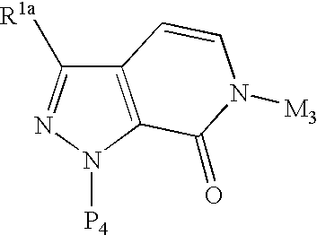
C12=C(N([P4])N=C1[R1a])C(=O)N([M3])C=C2
